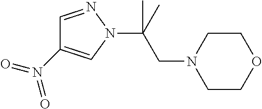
C(N1N=CC(N(=O)=O)=C1)(C)(CN1CCOCC1)C
